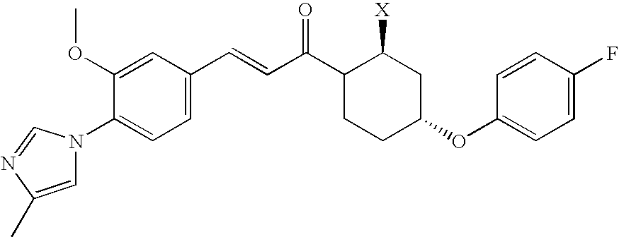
C1=C(C)N=CN1C1=CC=C(C=CC(C2CCC(OC3=CC=C(F)C=C3)CC2[X])=O)C=C1OC
